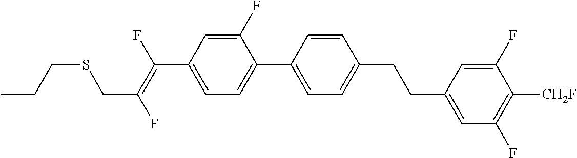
C(C1=CC=C(C2=CC=C(CCC3=CC(F)=C([CH2F])C(F)=C3)C=C2)C(F)=C1)(=C(F)CSCCC)F
